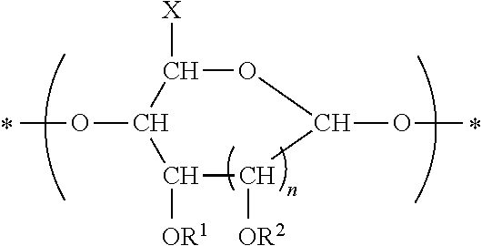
C1([OR1])C([OR2])C(OC)OC([X])C1OC
